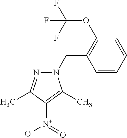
C1(OC(F)(F)F)=C(CN2N=C(C)C([N+](=O)[O-])=C2C)C=CC=C1
